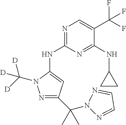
N1=C(NC2=CC(C(N3N=CC=N3)(C)C)=NN2C([D])([D])[D])N=C(NC2CC2)C(C(F)(F)F)=C1
